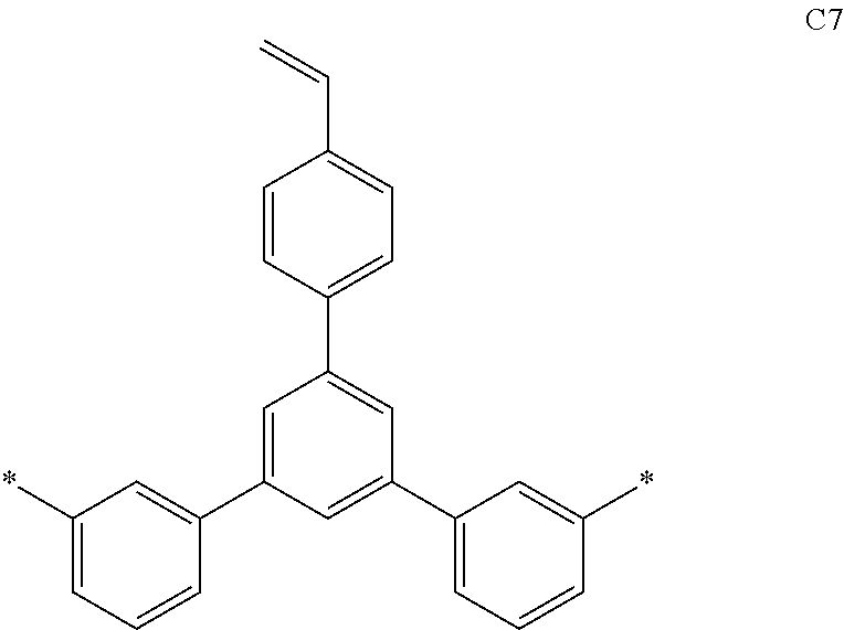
C1=CC(C2=CC(C3=CC=CC(*)=C3)=CC(C3=CC(*)=CC=C3)=C2)=CC=C1C=C
